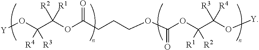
[Y]OC(C(OC(CCCOC(OC(C(O[Y])([R3])[R4])([R1])[R2])=O)=O)([R2])[R1])([R4])[R3]
